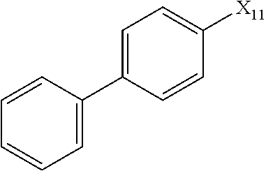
C1=C(C2=CC=CC=C2)C=CC([X11])=C1
